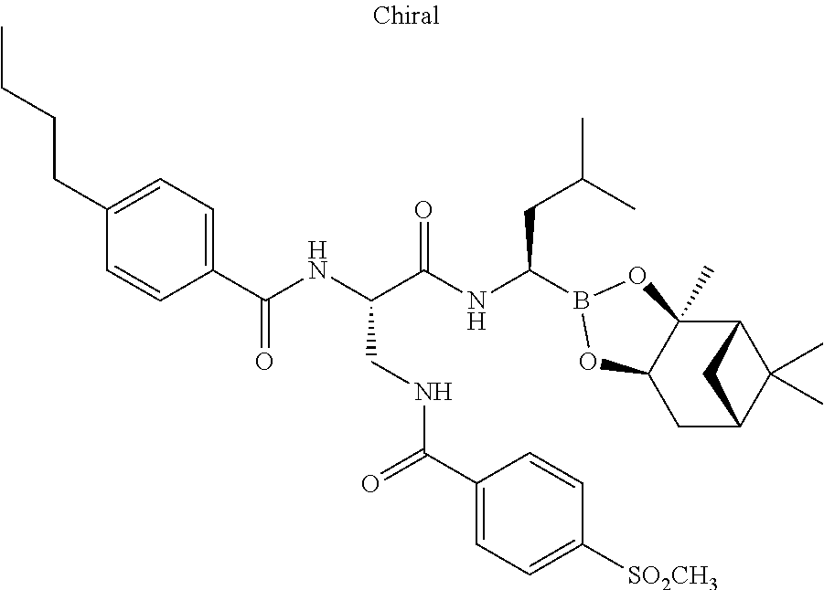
C1(CCCC)=CC=C(C(NC(C(NC(CC(C)C)B2OC3(C)C4C(C)(C)C(CC3O2)C4)=O)CNC(C2=CC=C([SO2CH3])C=C2)=O)=O)C=C1
